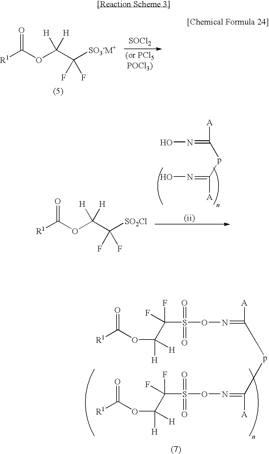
[R1]C(OC(C([SO3-M+])(F)F)([H])[H])=O.[SOCl2].[R1]C(OC(C([SO2Cl])(F)F)([H])[H])=O.ON=C([A])pC(=NO)[A].[R1]C(OC([H])([H])C(F)(F)S(ON=C([A])pC(=NOS(C(C(OC([R1])=O)([H])[H])(F)F)(=O)=O)[A])(=O)=O)=O
